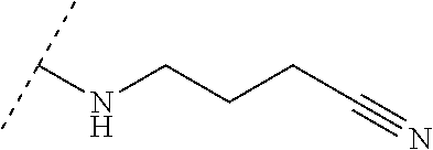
C(CCC#N)NC(C)C
